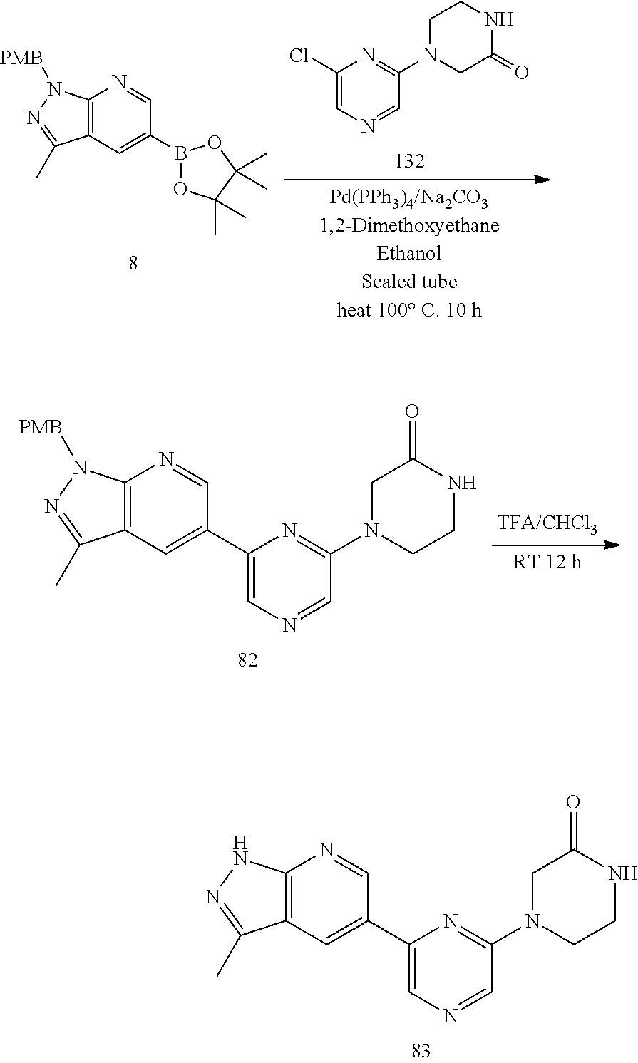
C12=C(C=C(C3=CN=CC(N4CCNC(=O)C4)=N3)C=N1)C(C)=NN2.C12=C(C=C(C3=CN=CC(N4CCNC(=O)C4)=N3)C=N1)C(C)=NN2[PMB].C1(Cl)=CN=CC(N2CC(=O)NCC2)=N1.C12=C(C=C(B3OC(C)(C)C(C)(C)O3)C=N1)C(C)=NN2[PMB]
